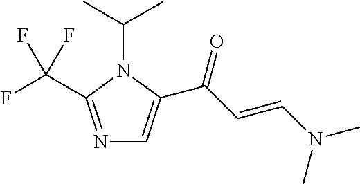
N1=C(C(F)(F)F)N(C(C)C)C(C(C=CN(C)C)=O)=C1
